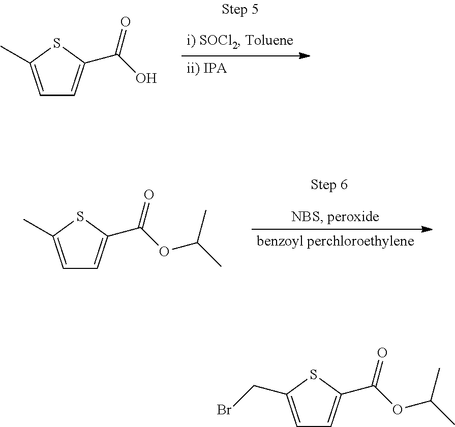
C1=C(CBr)SC(C(OC(C)C)=O)=C1.C1=C(C)SC(C(O)=O)=C1.C1=C(C)SC(C(OC(C)C)=O)=C1
